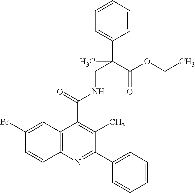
C12=C(N=C(C3=CC=CC=C3)C(C)=C1C(=O)NCC(C1=CC=CC=C1)(C(OCC)=O)C)C=CC(Br)=C2
